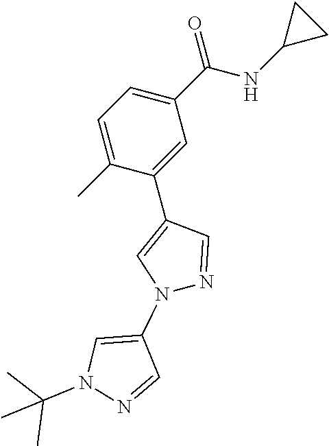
C1(C)=CC=C(C(NC2CC2)=O)C=C1C1=CN(C2=CN(C(C)(C)C)N=C2)N=C1
